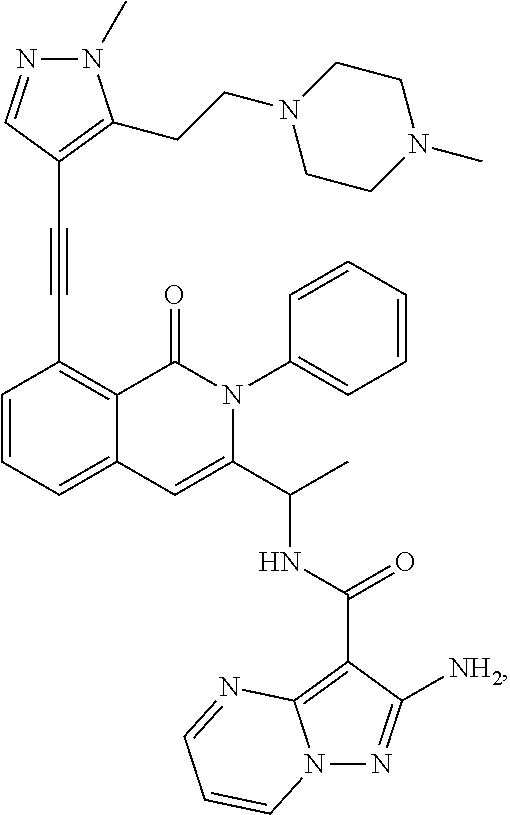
C1=CC=C2C(=C1C#CC1=C(CCN3CCN(C)CC3)N(C)N=C1)C(=O)N(C1=CC=CC=C1)C(C(C)NC(C1=C3N(N=C1[NH2])C=CC=N3)=O)=C2
